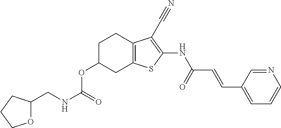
C1=CN=CC(C=CC(NC2=C(C#N)C3=C(S2)CC(OC(NCC2OCCC2)=O)CC3)=O)=C1
